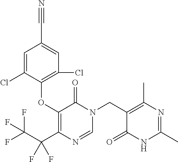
C1=C(Cl)C(OC2=C(C(C(F)(F)F)(F)F)N=CN(CC3=C(C)N=C(C)NC3=O)C2=O)=C(Cl)C=C1C#N
